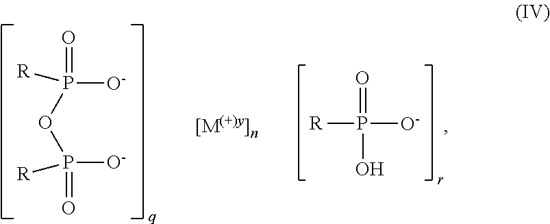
P(OP(=O)([O-])[R])(=O)([O-])[R].[R]P([O-])(O)=O
